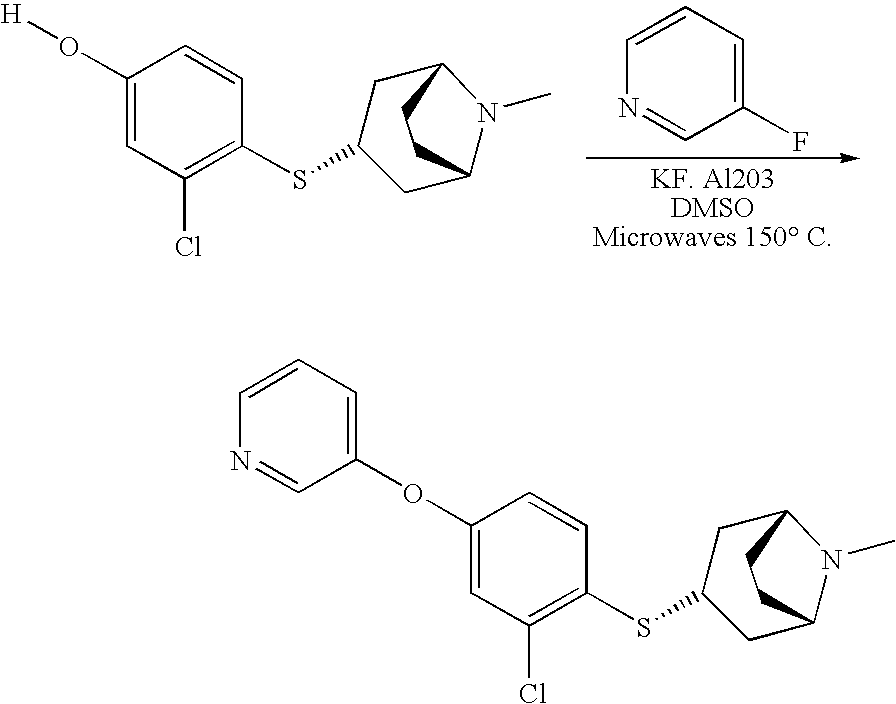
C1(OC2=CC=CN=C2)=CC(Cl)=C(SC2CC3CCC(N3C)C2)C=C1.C1(O[H])=CC(Cl)=C(SC2CC3CCC(N3C)C2)C=C1.N1=CC(F)=CC=C1
